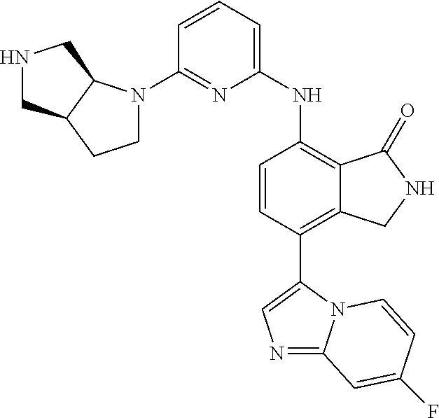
C1=CC=C(NC2=C3C(=C(C4=CN=C5N4C=CC(F)=C5)C=C2)CNC3=O)N=C1N1CCC2C1CNC2
